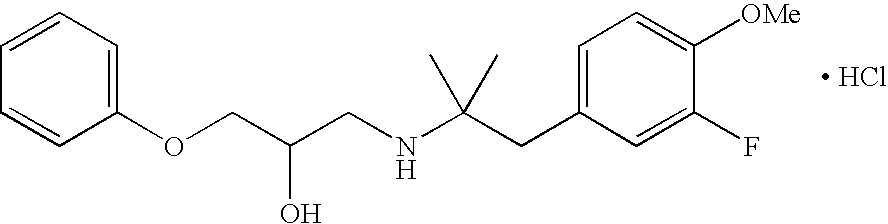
C(C(CNC(CC1=CC=C([OMe])C(F)=C1)(C)C)O)OC1=CC=CC=C1.[ HCl]
